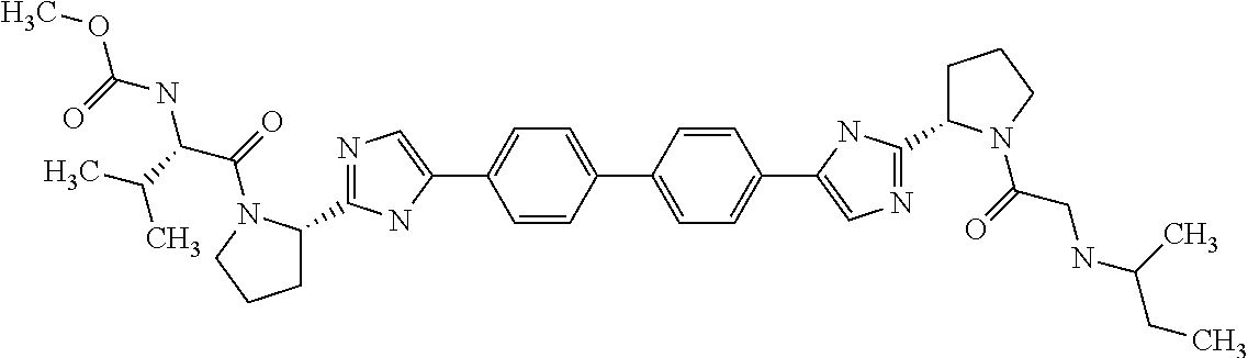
C1=CC(C2=CC=C(C3=CN=C(C4CCCN4C(=O)CNC(CC)C)N3)C=C2)=CC=C1C1=CN=C(C2CCCN2C(=O)C(C(C)C)NC(=O)OC)N1
